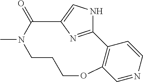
C1=NC=CC2=C1OCCCN(C)C(=O)C1=CNC2=N1
